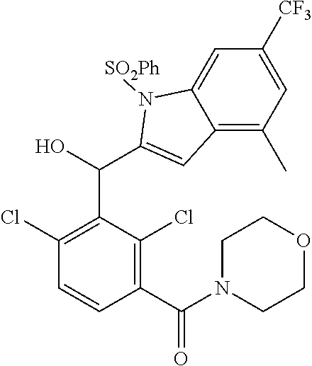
C1(Cl)=C(C(C2=CC3=C(C)C=C([CF3])C=C3N2[SO2Ph])O)C(Cl)=C(C(N2CCOCC2)=O)C=C1
